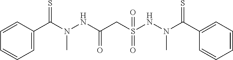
C1=C(C(N(NC(CS(NN(C(C2=CC=CC=C2)=S)C)(=O)=O)=O)C)=S)C=CC=C1
